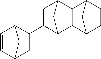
C1C(C2CC3C=CC2C3)C2C3C(C1C2)C1CCC3C1
